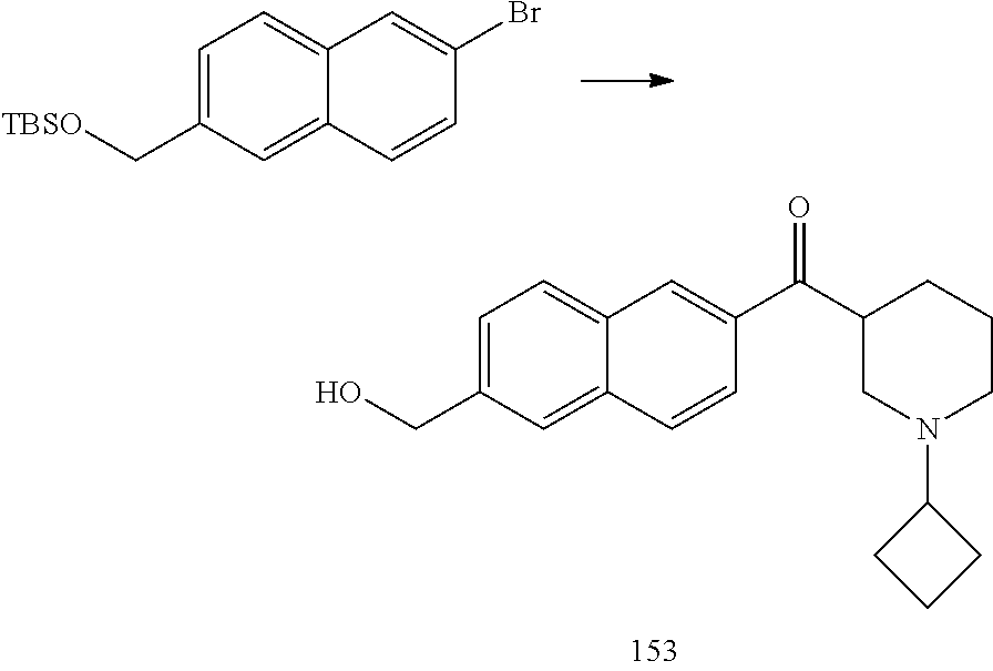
C1=C(C[TBSO])C=C2C(=C1)C=C(Br)C=C2.C1=C(CO)C=C2C(=C1)C=C(C(C1CN(C3CCC3)CCC1)=O)C=C2
